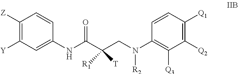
C1([Z])=C([Y])C=C(NC(C(CN(C2=C([Q3])C([Q2])=C([Q1])C=C2)[R2])([T])[R1])=O)C=C1
